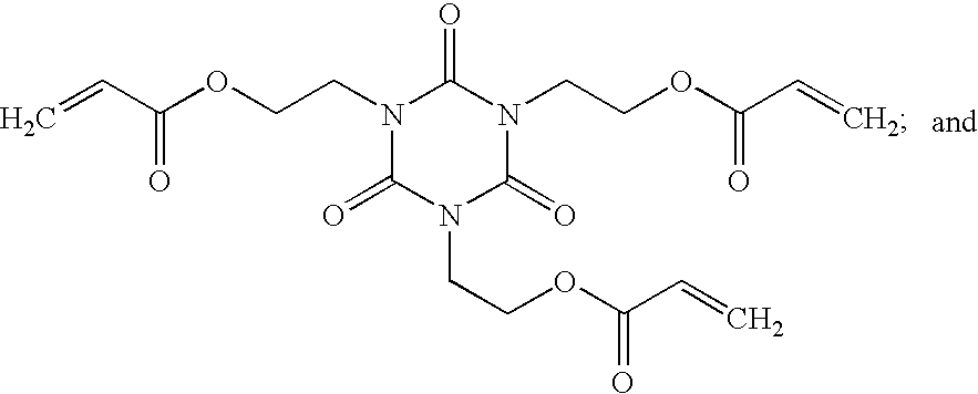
N1(CCOC(C=C)=O)C(=O)N(CCOC(C=C)=O)C(=O)N(CCOC(C=C)=O)C1=O
